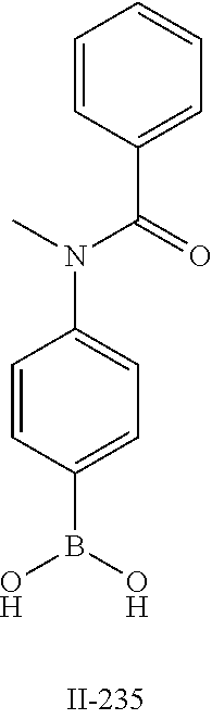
C1=CC(B(O)O)=CC=C1N(C(C1=CC=CC=C1)=O)C
